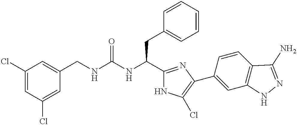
C1(Cl)=CC(Cl)=CC(CNC(NC(C2=NC(C3=CC4=C(C=C3)C(N)=NN4)=C(Cl)N2)CC2=CC=CC=C2)=O)=C1
